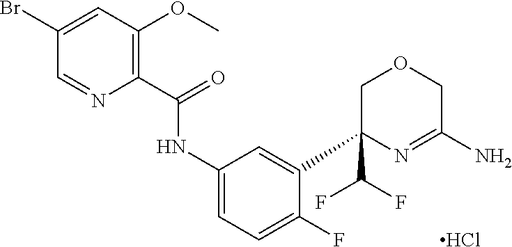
C1(C2(C(F)F)COCC(N)=N2)=CC(NC(C2=C(OC)C=C(Br)C=N2)=O)=CC=C1F.Cl
